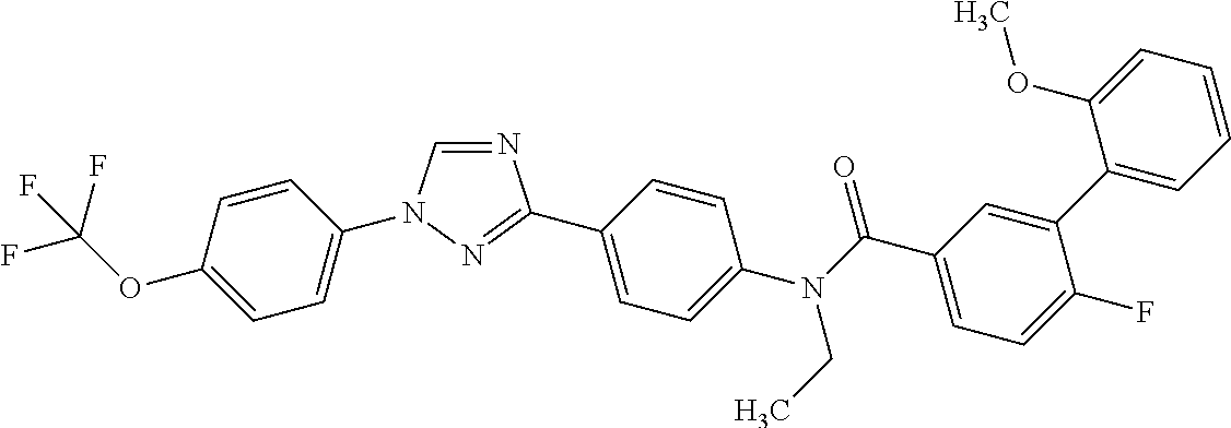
C1=C(OC(F)(F)F)C=CC(N2C=NC(C3=CC=C(N(C(C4=CC=C(F)C(C5=CC=CC=C5OC)=C4)=O)CC)C=C3)=N2)=C1
